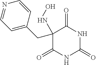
C1(=O)NC(=O)NC(=O)C1(CC1=CC=NC=C1)NO
